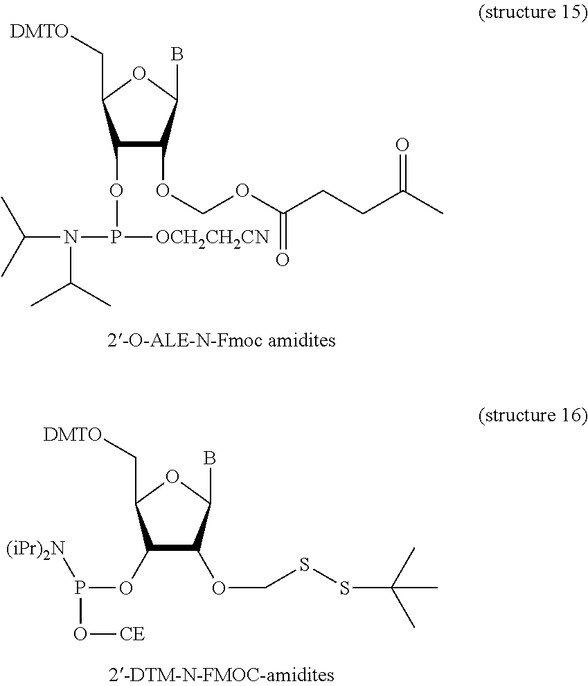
C1(OP(N(C(C)C)C(C)C)[OCH2CH2CN])C(OCOC(CCC(C)=O)=O)C(B)OC1C[DMTO].C1(OP(O[CE])[(iPr)2N])C(OCSSC(C)(C)C)C(B)OC1C[DMTO]
